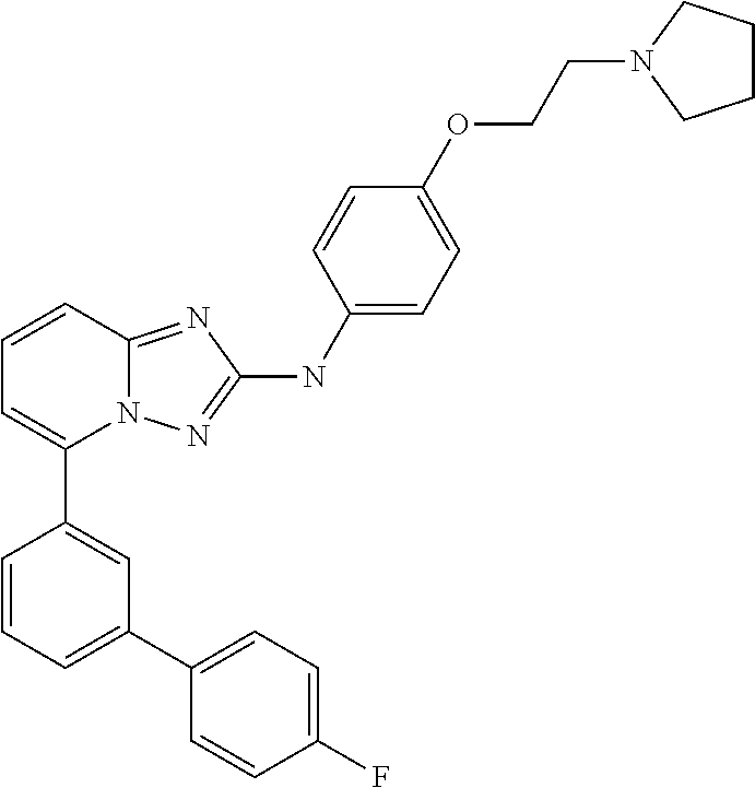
C1=CC2=NC(NC3=CC=C(OCCN4CCCC4)C=C3)=NN2C(C2=CC(C3=CC=C(F)C=C3)=CC=C2)=C1
